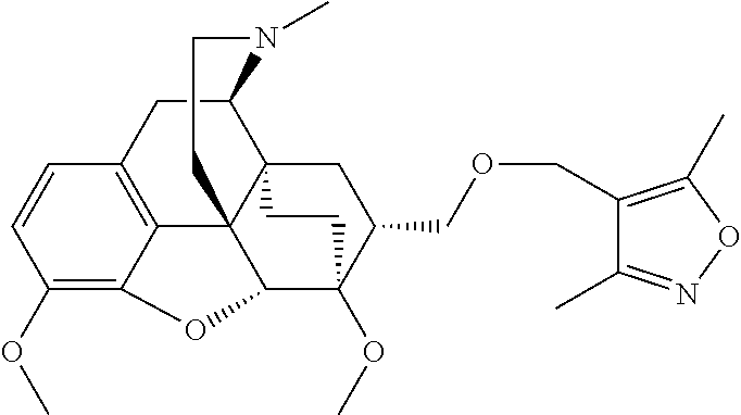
C1(OC)=C2C3=C(C=C1)CC1C45C3(C(C(OC)(C(COCC3=C(C)ON=C3C)C4)CC5)O2)CCN1C
